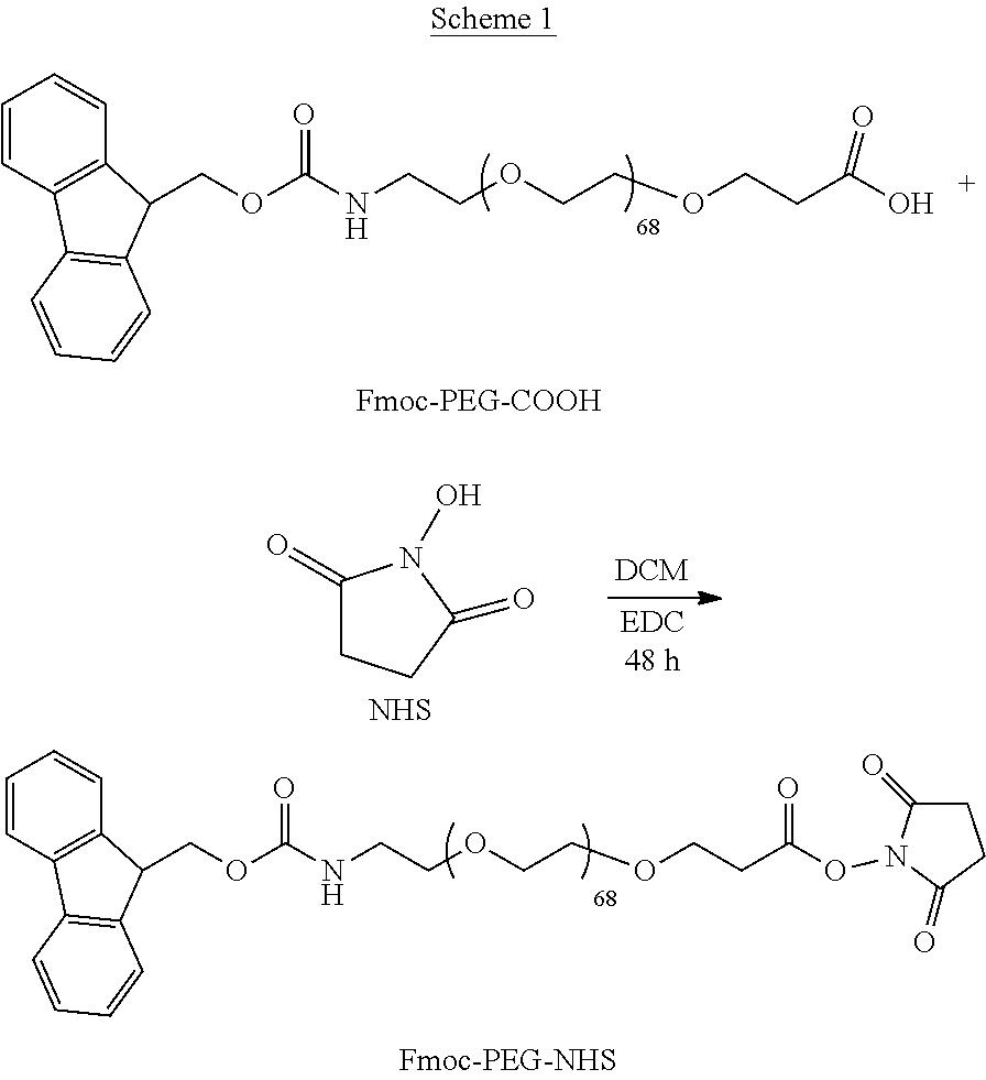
C1(=O)CCC(=O)N1O.[NHS].C1=CC2=C(C=C1)C(COC(NCCOCCOCCC(O)=O)=O)C1=C2C=CC=C1.C1=CC2=C(C=C1)C(COC(NCCOCCOCCC(=O)ON1C(=O)CCC1=O)=O)C1=C2C=CC=C1
